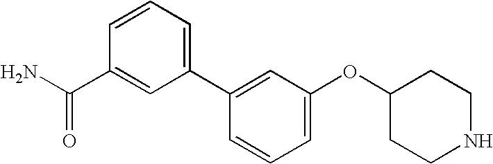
C1=CC=C(OC2CCNCC2)C=C1C1=CC=CC(C(N)=O)=C1
